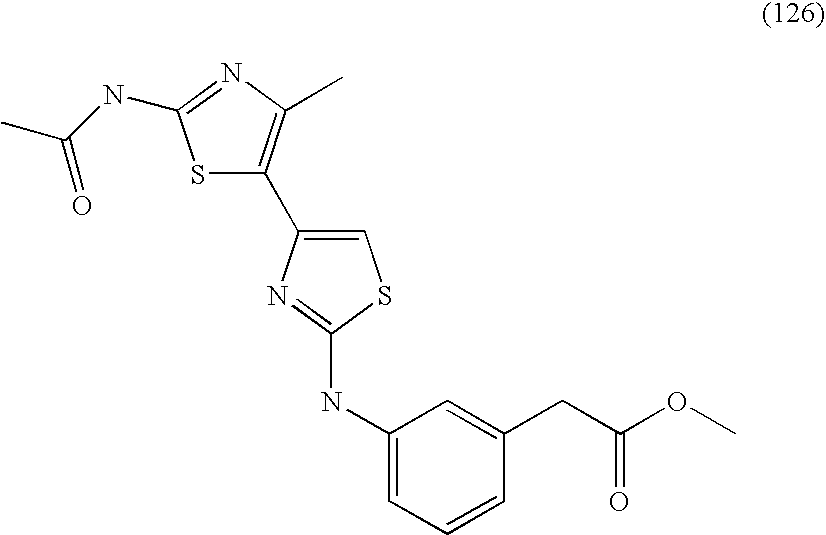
S1C(C2=CSC(NC3=CC=CC(CC(OC)=O)=C3)=N2)=C(C)N=C1NC(C)=O
